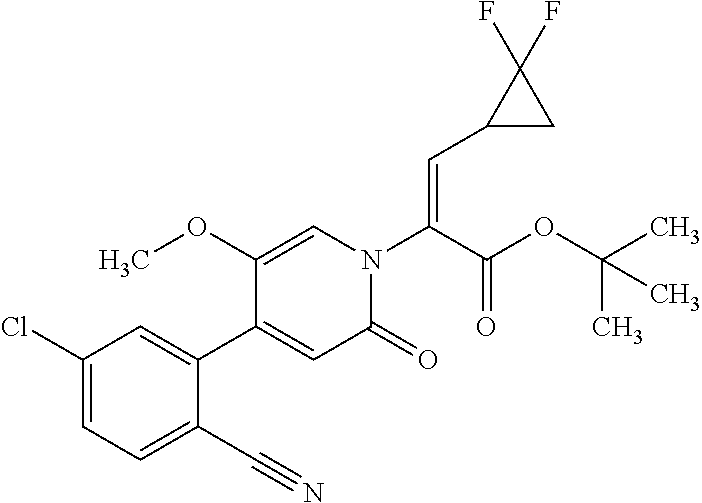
C(=C(N1C=C(OC)C(C2=CC(Cl)=CC=C2C#N)=CC1=O)C(OC(C)(C)C)=O)C1CC1(F)F
